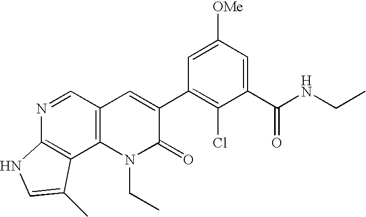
C12=C(C3=C(C=N1)C=C(C1=C(Cl)C(C(=O)NCC)=CC([OMe])=C1)C(=O)N3CC)C(C)=CN2
